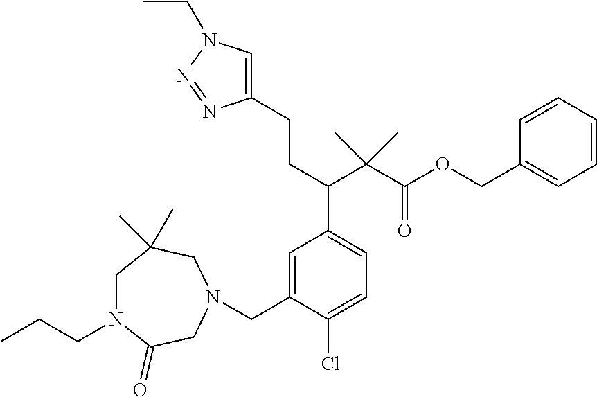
C(C1=CC(C(CCC2=CN(CC)N=N2)C(C(OCC2=CC=CC=C2)=O)(C)C)=CC=C1Cl)N1CC(=O)N(CCC)CC(C)(C)C1
